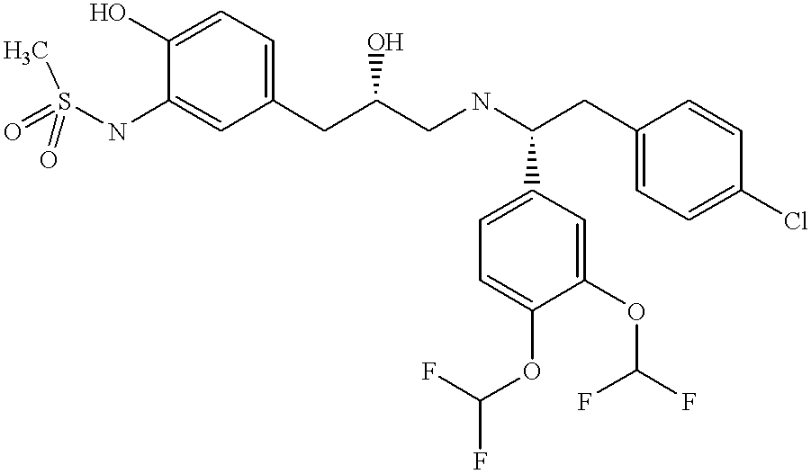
O=S(NC1=CC(CC(CNC(CC2=CC=C(Cl)C=C2)C2=CC=C(OC(F)F)C(OC(F)F)=C2)O)=CC=C1O)(C)=O
